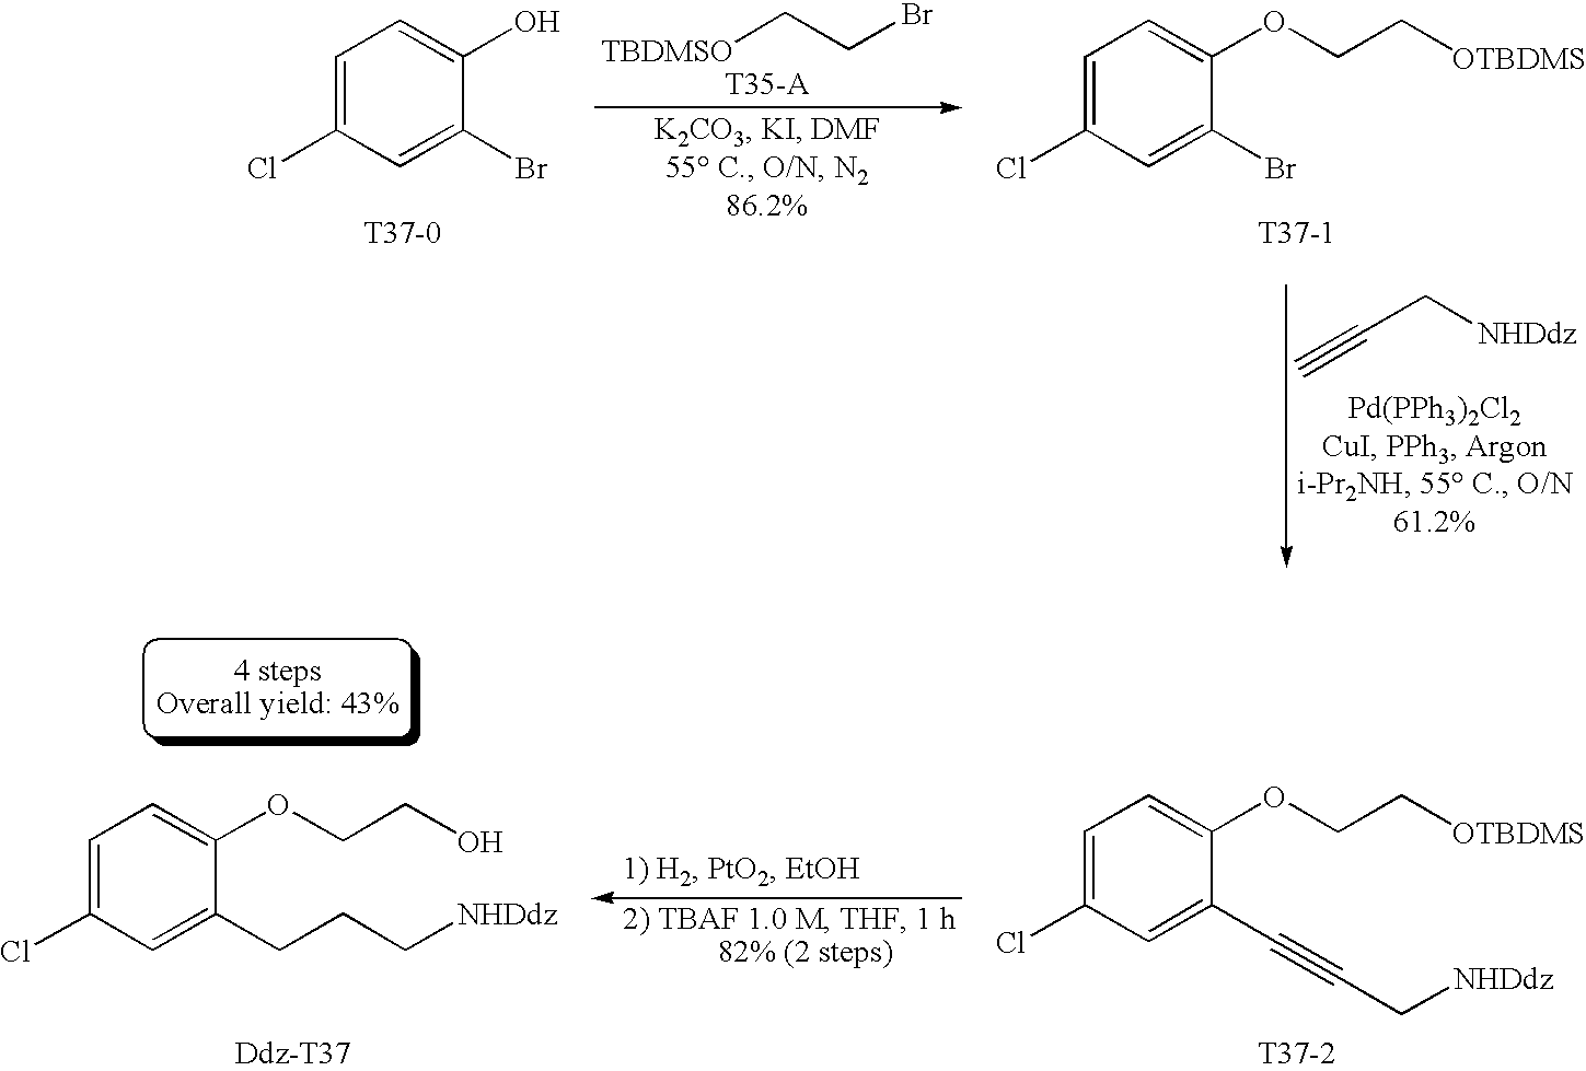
C1=C(Cl)C=C(CCC[NHDdz])C(OCCO)=C1.C1=C(Cl)C=C(C#CC[NHDdz])C(OCC[OTBDMS])=C1.[T37-2].[Ddz-T37].[TBDMSO]CCBr.C1=C(Cl)C=C(Br)C(O)=C1.C1=C(Cl)C=C(Br)C(OCC[OTBDMS])=C1.[T37-1].C#CC[NHDdz]
